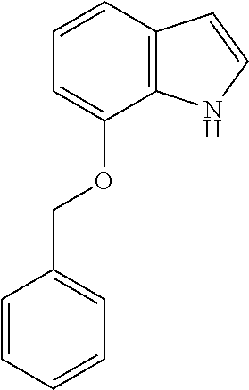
C1=C(OCC2=CC=CC=C2)C2=C(C=C1)C=CN2
